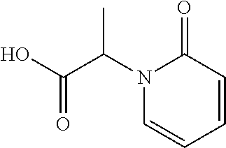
N1(C(C(O)=O)C)C=CC=CC1=O
